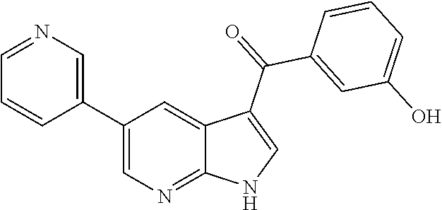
C1(C2=CN=CC=C2)=CN=C2C(=C1)C(C(=O)C1=CC(O)=CC=C1)=CN2
